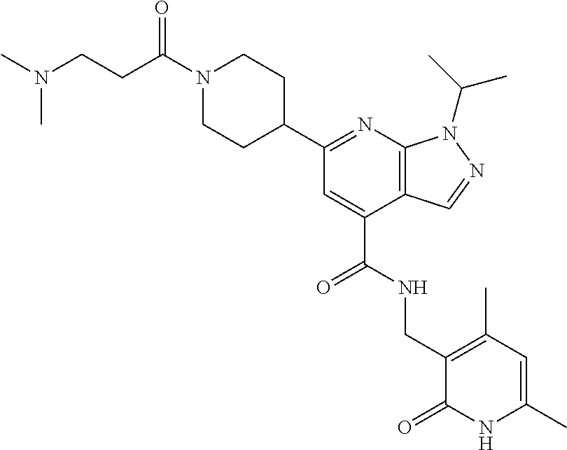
C1(C2=NC3=C(C(C(NCC4=C(C)C=C(C)NC4=O)=O)=C2)C=NN3C(C)C)CCN(C(CCN(C)C)=O)CC1
